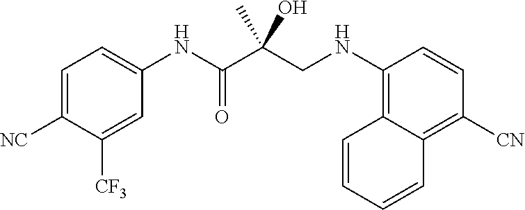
C1=CC([CN])=C2C(=C1NCC(C(NC1=CC=C([NC])C([CF3])=C1)=O)(O)C)C=CC=C2
